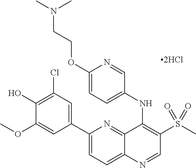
C1(C2=CC(Cl)=C(O)C(OC)=C2)=CC=C2C(=N1)C(NC1=CC=C(OCCN(C)C)N=C1)=C(S(C)(=O)=O)C=N2
